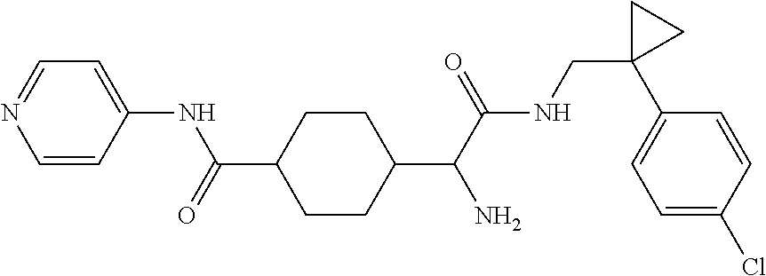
C1=CC(NC(=O)C2CCC(C(C(NCC3(C4=CC=C(Cl)C=C4)CC3)=O)N)CC2)=CC=N1
